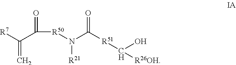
[R7]C(C(=O)[R50]N(C([R51]C(O)[R26OH])=O)[R21])=C
